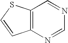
C12=C(N=CN=C1)C=CS2
